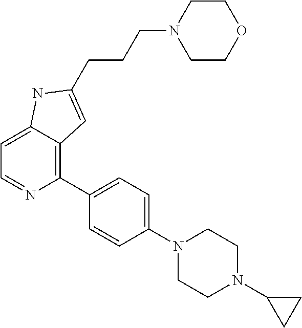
C1=C2C(=C(C3=CC=C(N4CCN(C5CC5)CC4)C=C3)N=C1)C=C(CCCN1CCOCC1)N2
